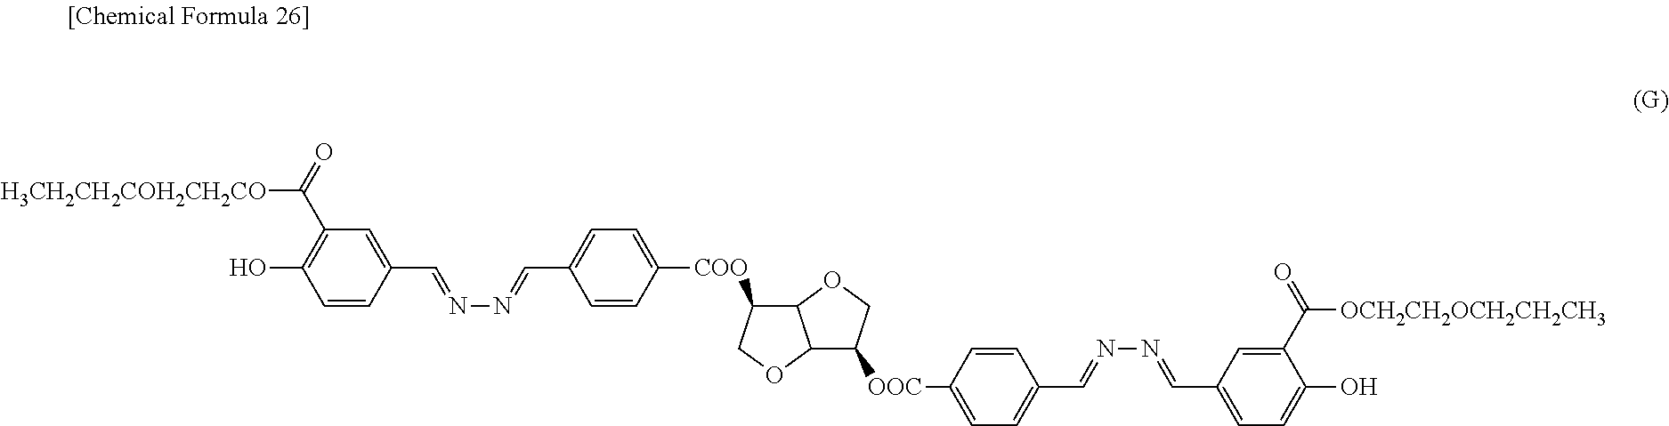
C1(O)=C(C(=O)[H3CH2CH2COH2CH2CO])C=C(C=NN=CC2=CC=C([COO]C3C4C(OC3)C([OOC]C3=CC=C(C=NN=CC5=CC=C(O)C(C(=O)[OCH2CH2OCH2CH2CH3])=C5)C=C3)CO4)C=C2)C=C1
